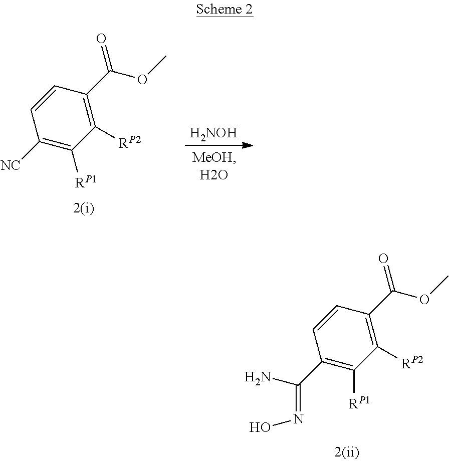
C1([NC])=C([RP1])C([RP2])=C(C(OC)=O)C=C1.[H2NOH].C1(C(N)=NO)=C([RP1])C([RP2])=C(C(OC)=O)C=C1
